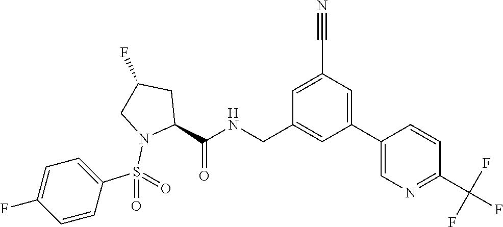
C1=C(C#N)C=C(C2=CN=C(C(F)(F)F)C=C2)C=C1CNC(C1N(S(C2=CC=C(F)C=C2)(=O)=O)CC(F)C1)=O
